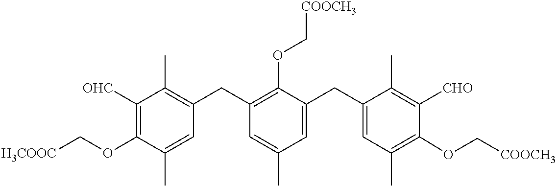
[H3COOC]COC1=C([OHC])C(C)=C(CC2=C(OC[COOCH3])C(CC3=CC(C)=C(OC[COOCH3])C([CHO])=C3C)=CC(C)=C2)C=C1C
